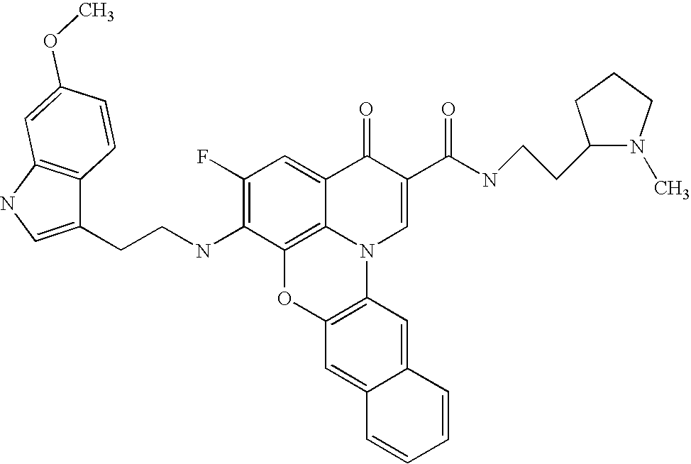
C1(F)=C(NCCC2=CNC3=C2C=CC(OC)=C3)C2=C3C(=C1)C(=O)C(C(NCCC1N(C)CCC1)=O)=CN3C1=C(O2)C=C2C(=C1)C=CC=C2
